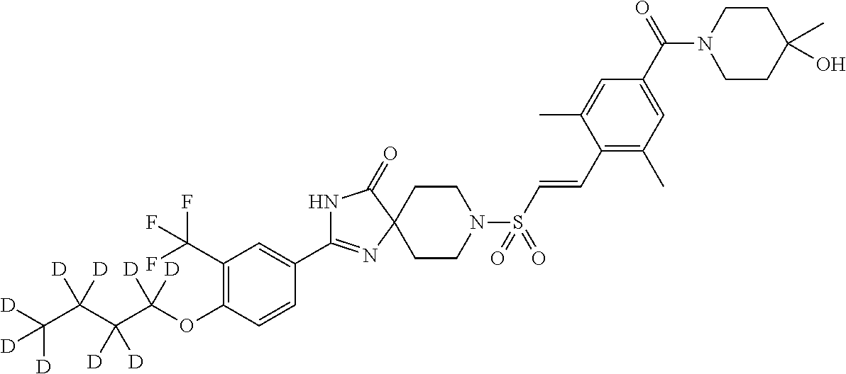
N1C(C2=CC(C(F)(F)F)=C(OC(C(C(C([D])([D])[D])([D])[D])([D])[D])([D])[D])C=C2)=NC2(C1=O)CCN(S(C=CC1=C(C)C=C(C(N3CCC(C)(O)CC3)=O)C=C1C)(=O)=O)CC2
